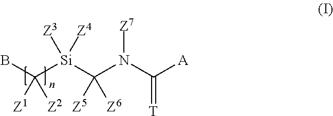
C([Si](C(N(C([A])=[T])[Z7])([Z6])[Z5])([Z4])[Z3])(B)([Z2])[Z1]
